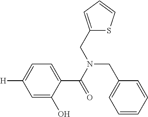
C1=C(O)C(C(N(CC2=CC=CS2)CC2=CC=CC=C2)=O)=CC=C1[H]
